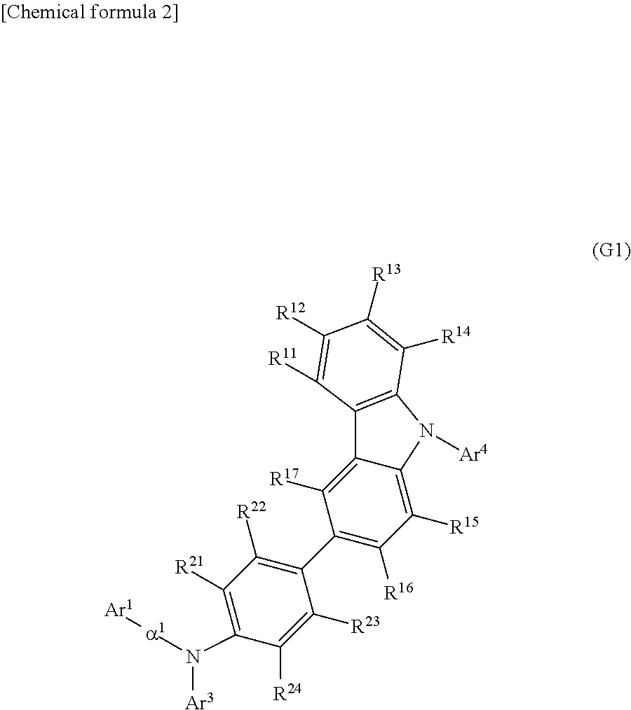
[Ar3]N([a1][Ar1])C1=C([R21])C([R22])=C(C2=C([R16])C([R15])=C3C(=C2[R17])C2=C(N3[Ar4])C([R14])=C([R13])C([R12])=C2[R11])C([R23])=C1[R24]
